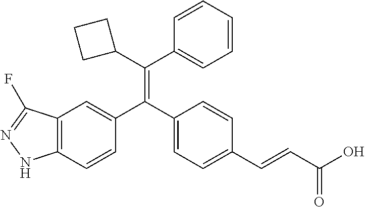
C12=C(C=CC(C(C3=CC=C(C=CC(O)=O)C=C3)=C(C3CCC3)C3=CC=CC=C3)=C1)NN=C2F
